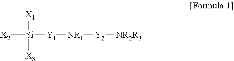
[X2][Si]([Y1][NR1][Y2][NR2R3])([X1])[X3]
